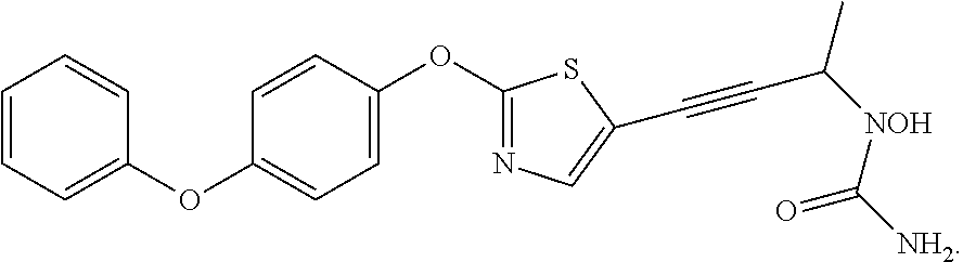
C1=CC(OC2=NC=C(C#CC(C)[NOH]C(=O)[NH2])S2)=CC=C1OC1=CC=CC=C1
